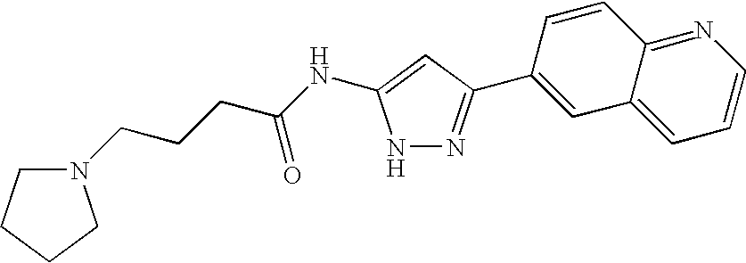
C(CCC(NC1=CC(C2=CC3=CC=CN=C3C=C2)=NN1)=O)N1CCCC1
